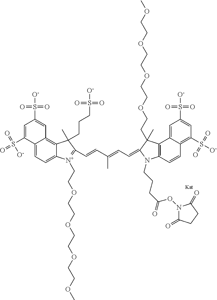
C12=CC=C3C(=C1C=C(S(=O)(=O)[O-])C=C2S(=O)([O-])=O)C(CCCS(=O)(=O)[O-])(C)C(C=CC(=CC=C1N(CCCC(=O)ON2C(=O)CCC2=O)C2=C(C4=CC(S(=O)(=O)[O-])=CC(S(=O)(=O)[O-])=C4C=C2)C1(C)CCOCCOCCOCCOC)C)=[N+]3CCOCCOCCOCCOC
